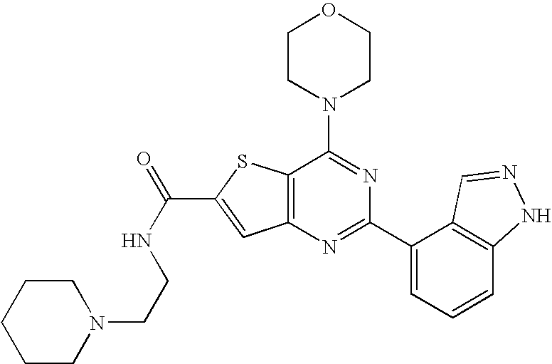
C1CN(C2=NC(C3=CC=CC4=C3C=NN4)=NC3=C2SC(C(NCCN2CCCCC2)=O)=C3)CCO1
